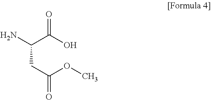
C(C(O)=O)(N)CC(=O)OC
